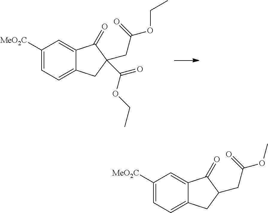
C1([MeO2C])=CC=C2C(=C1)C(=O)C(C(OCC)=O)(CC(OCC)=O)C2.C1([MeO2C])=CC=C2C(=C1)C(=O)C(CC(OC)=O)C2
